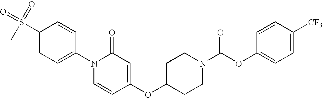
C1(S(=O)(=O)C)=CC=C(N2C=CC(OC3CCN(C(OC4=CC=C([CF3])C=C4)=O)CC3)=CC2=O)C=C1
